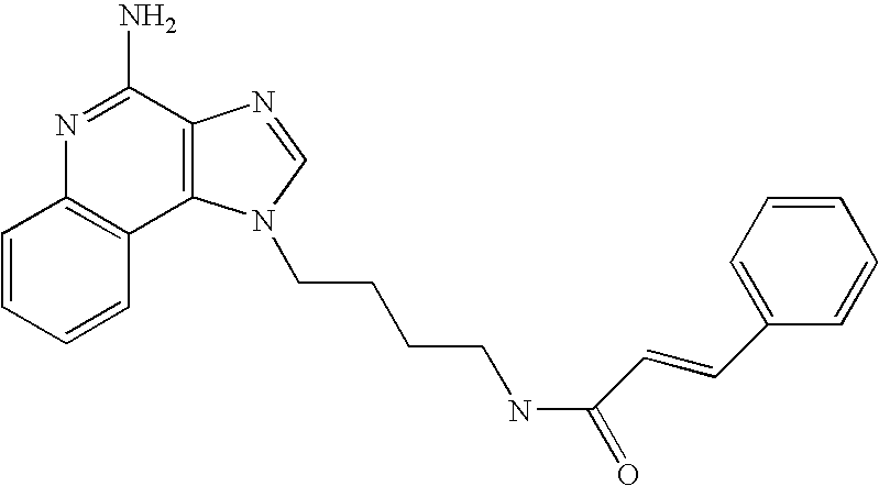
C1=CC=CC2=C1N=C(N)C1=C2N(CCCCNC(=O)C=CC2=CC=CC=C2)C=N1
